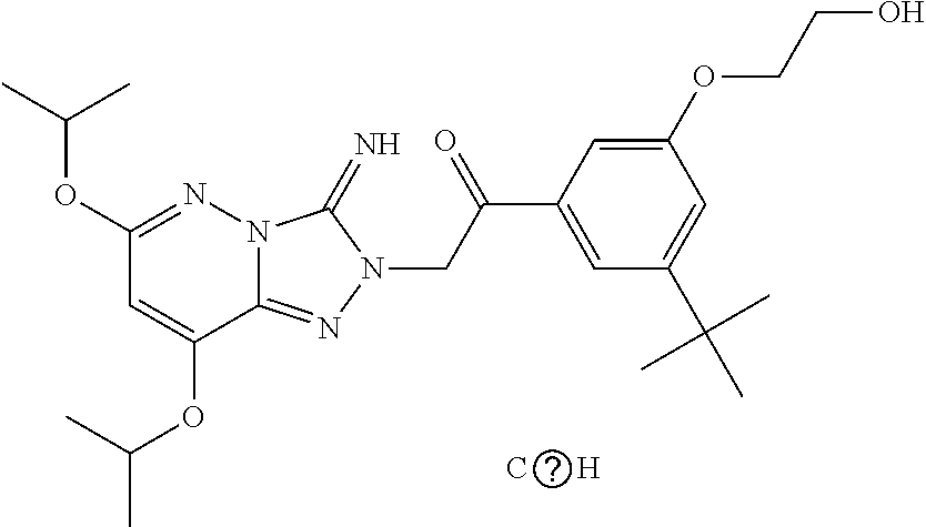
N12C(=NN(CC(C3=CC(C(C)(C)C)=CC(OCCO)=C3)=O)C1=N)C(OC(C)C)=CC(OC(C)C)=N2.[C      H]
